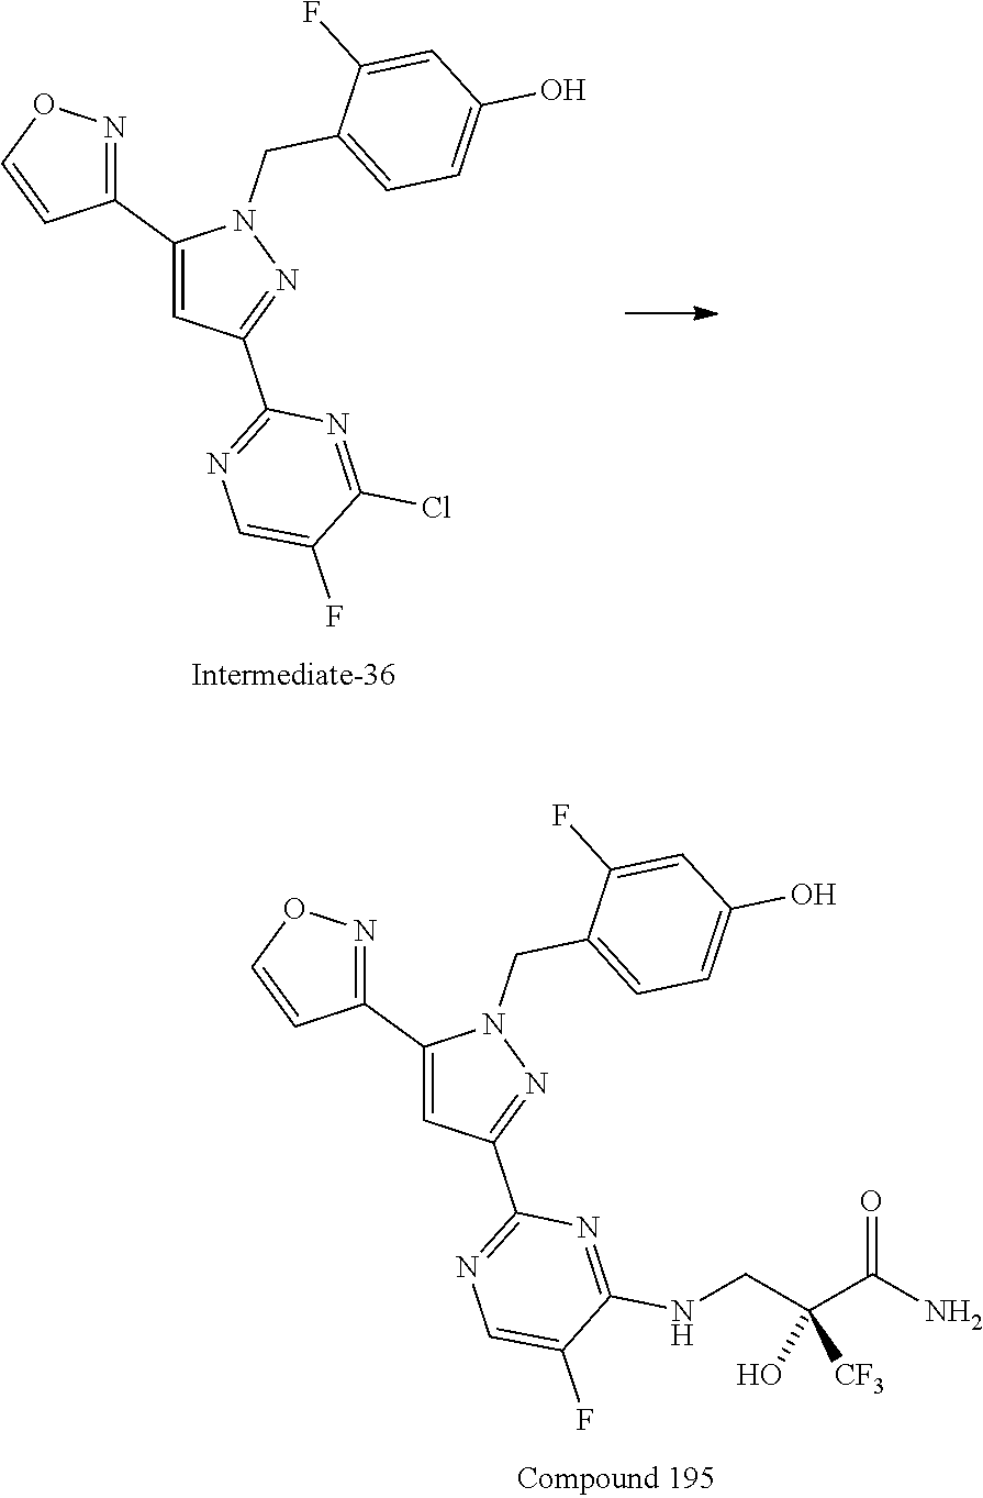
C1(C2=NOC=C2)=CC(C2=NC=C(F)C(Cl)=N2)=NN1CC1=CC=C(O)C=C1F.C1(C2=NOC=C2)=CC(C2=NC=C(F)C(NCC(O)([CF3])C(N)=O)=N2)=NN1CC1=CC=C(O)C=C1F
